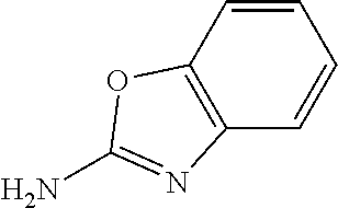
C1=CC2=C(C=C1)N=C(N)O2
